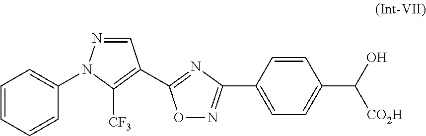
O1N=C(C2=CC=C(C(O)[CO2H])C=C2)N=C1C1=C([CF3])N(C2=CC=CC=C2)N=C1
